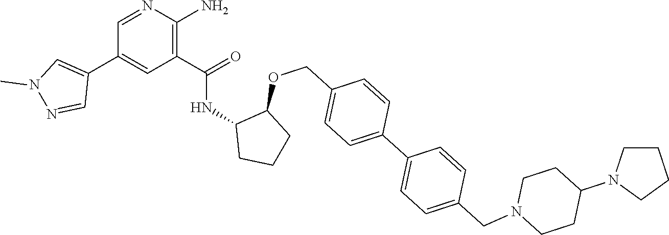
C1=NC(N)=C(C(=O)NC2CCCC2OCC2=CC=C(C3=CC=C(CN4CCC(N5CCCC5)CC4)C=C3)C=C2)C=C1C1=CN(C)N=C1
